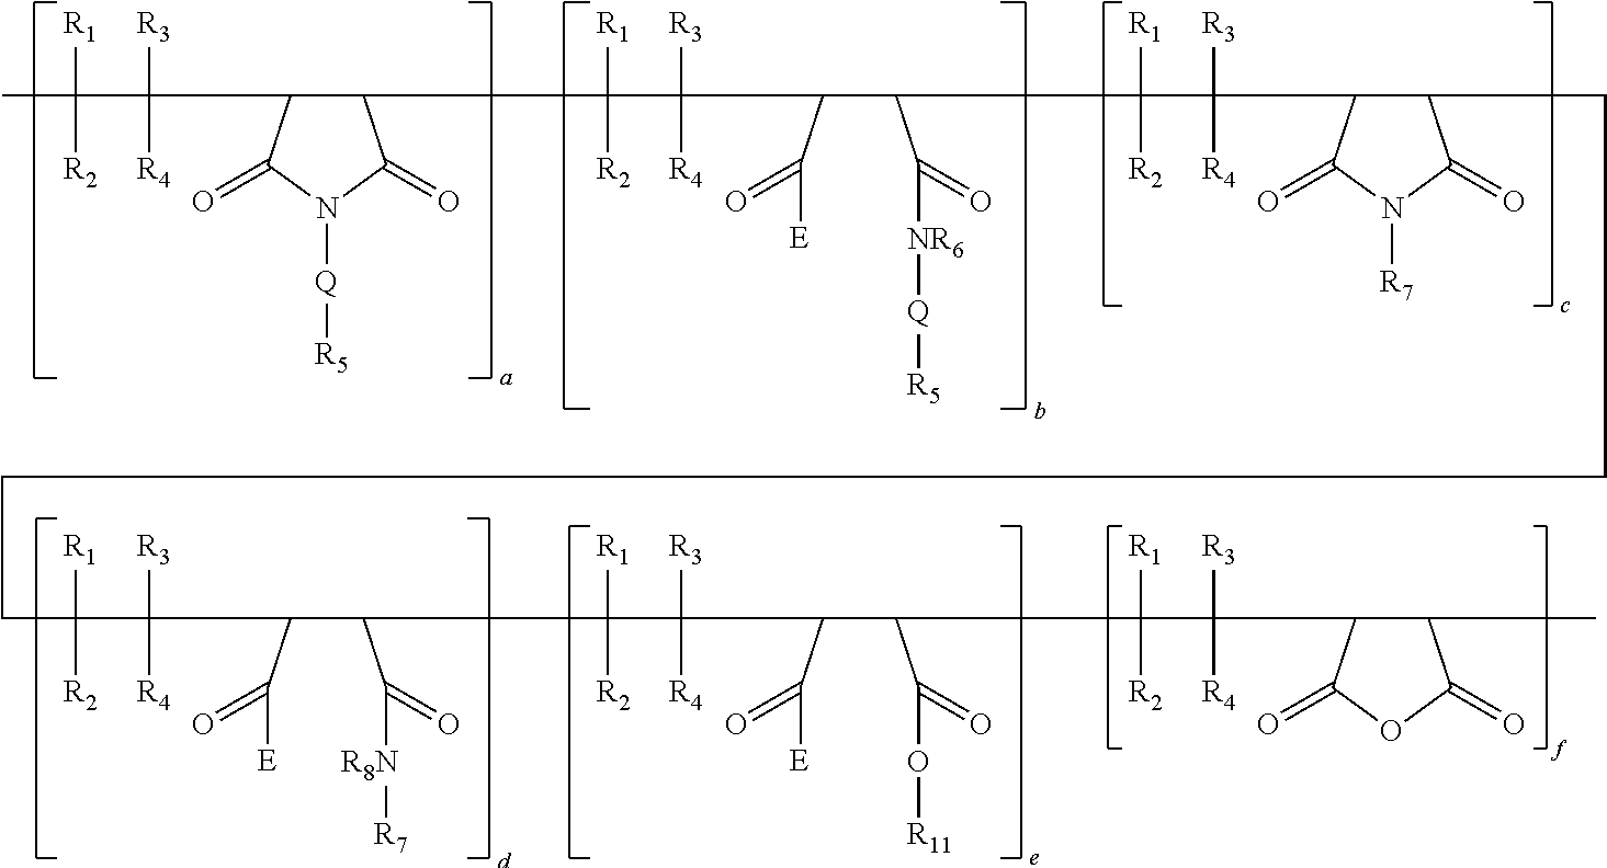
C1(C(C(C(C(C(=O)[NR6][Q][R5])C(C(C2C(CCCCC(C(C(C(C([R8N][R7])=O)C(C(C(C(C(=O)O[R11])C(C(C3C(C)C(=O)OC3=O)([R3])[R4])([R1])[R2])C(=O)[E])([R3])[R4])([R1])[R2])C(=O)[E])([R3])[R4])([R1])[R2])C(=O)N([R7])C2=O)([R3])[R4])([R1])[R2])C(=O)[E])([R3])[R4])([R1])[R2])C(C(C(C)([R1])[R2])([R3])[R4])C(=O)N([Q][R5])C1=O
